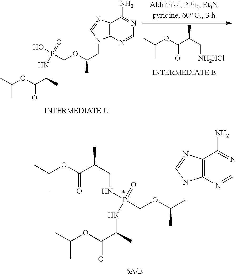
C12=C(N=CN=C1N)N(CC(C)OCP(O)(=O)NC(C(OC(C)C)=O)C)C=N2.CC(C)OC(C(C[NH2HCl])C)=O.C12=C(N=CN=C1N)N(CC(C)OCP(NCC(C(OC(C)C)=O)C)(=O)NC(C(OC(C)C)=O)C)C=N2
